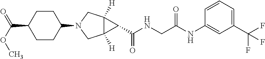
C12([H])C([H])(CN(C3CCC(C(OC)=O)CC3)C1)C2C(NCC(NC1=CC(C(F)(F)F)=CC=C1)=O)=O
